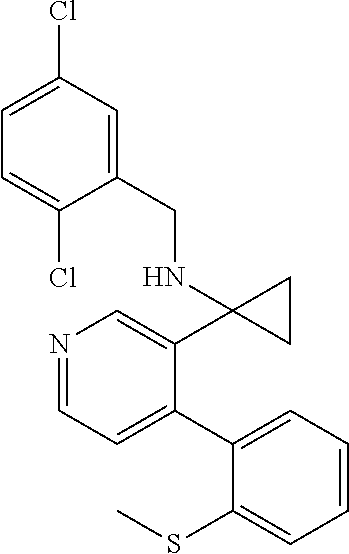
N1=CC=C(C2=CC=CC=C2SC)C(C2(NCC3=CC(Cl)=CC=C3Cl)CC2)=C1
